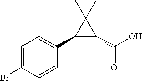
C1(C2=CC=C(Br)C=C2)C(C(O)=O)C1(C)C
